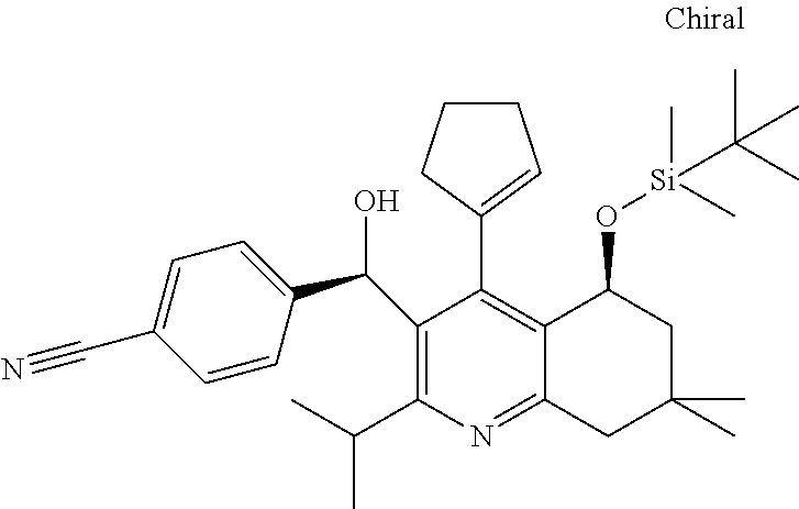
C1(C(C)C)=C(C(C2=CC=C(C#N)C=C2)O)C(C2=CCCC2)=C2C(=N1)CC(C)(C)CC2O[Si](C)(C)C(C)(C)C
